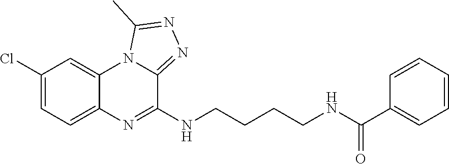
C1(Cl)=CC=C2C(=C1)N1C(=NN=C1C)C(NCCCCNC(C1=CC=CC=C1)=O)=N2
